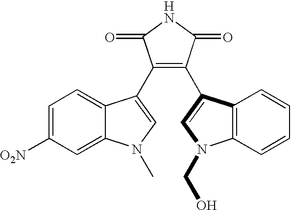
C1=C([O2N])C=C2C(=C1)C(C1=C(C3=CN(CO)C4=C3C=CC=C4)C(=O)NC1=O)=CN2C.[H]
